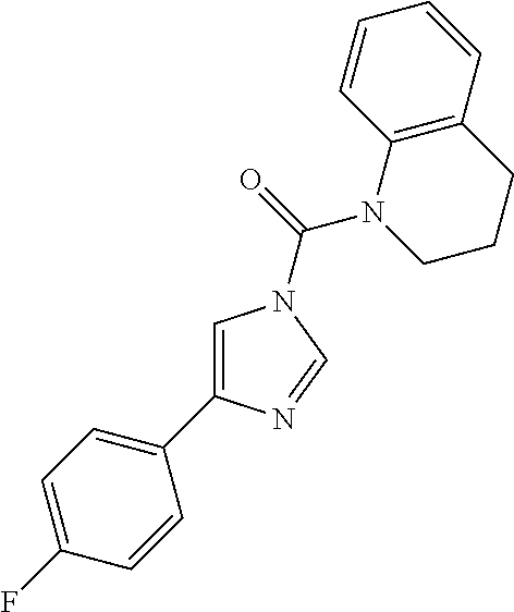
C1=C(C2=CC=C(F)C=C2)N=CN1C(=O)N1CCCC2=C1C=CC=C2
